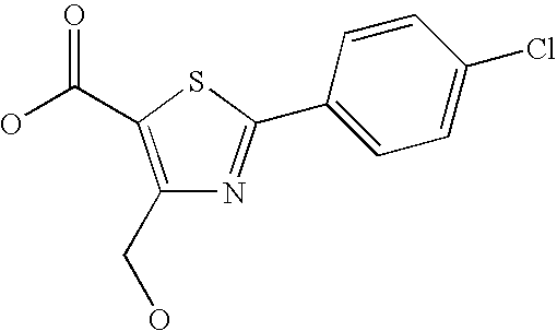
C1=CC(C2=NC(CO)=C(C(=O)O)S2)=CC=C1Cl
